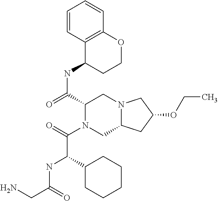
C1(C(NC2CCOC3=C2C=CC=C3)=O)N(C(C(NC(=O)CN)C2CCCCC2)=O)CC2N(C1)CC(OCC)C2
